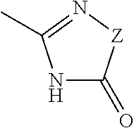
N1C(=O)[Z]N=C1C
